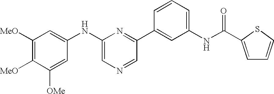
C1([MeO])=C([MeO])C([OMe])=CC(NC2=CN=CC(C3=CC(NC(=O)C4=CC=CS4)=CC=C3)=N2)=C1
